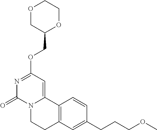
O1CC(COC2=NC(=O)N3C(=C2)C2=C(CC3)C=C(CCCOC)C=C2)OCC1
